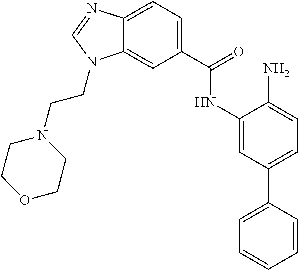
C12=CC(C(=O)NC3=CC(C4=CC=CC=C4)=CC=C3N)=CC=C1N=CN2CCN1CCOCC1
